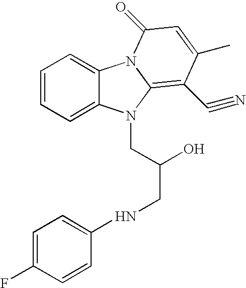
C1=C(F)C=CC(NCC(O)CN2C3=CC=CC=C3N3C2=C(C#N)C(C)=CC3=O)=C1
